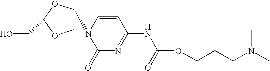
C1C(N2C(=O)N=C(NC(=O)OCCCN(C)C)C=C2)OC(CO)O1
